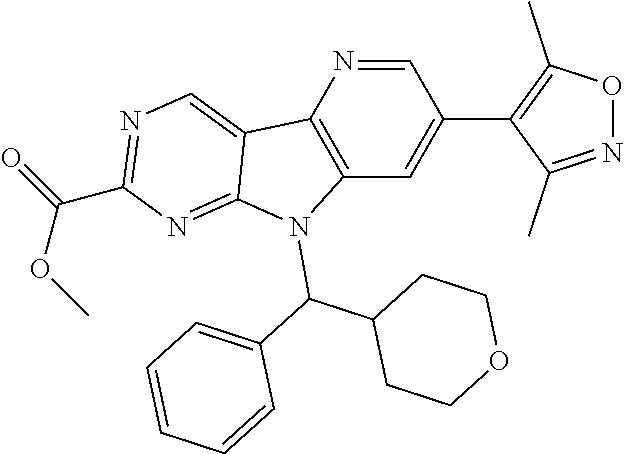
C1=NC2=C(C=C1C1=C(C)ON=C1C)N(C(C1=CC=CC=C1)C1CCOCC1)C1=NC(C(=O)OC)=NC=C21
